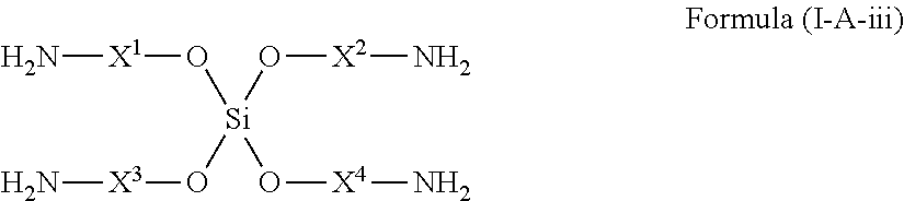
N[X1]O[Si](O[X3]N)(O[X4]N)O[X2]N
